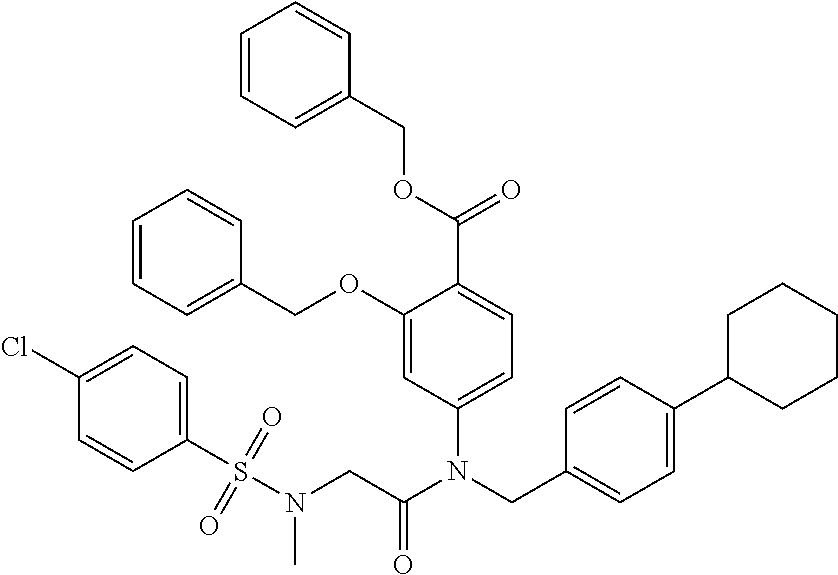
C1=C(N(CC2=CC=C(C3CCCCC3)C=C2)C(CN(S(C2=CC=C(Cl)C=C2)(=O)=O)C)=O)C=C(OCC2=CC=CC=C2)C(C(OCC2=CC=CC=C2)=O)=C1
